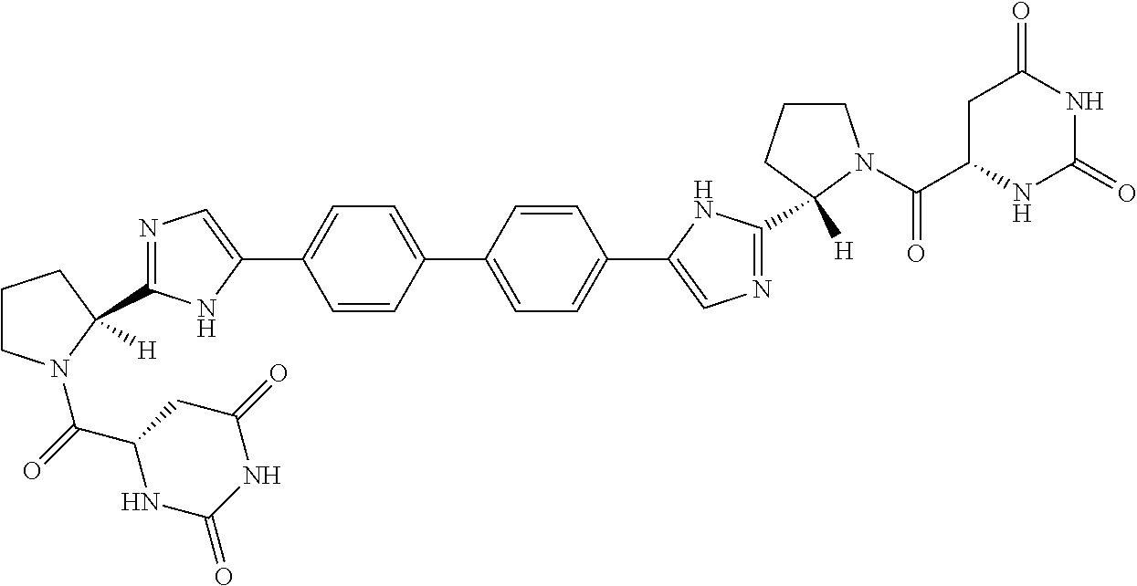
C1=CC(C2=CC=C(C3=CN=C(C4([H])CCCN4C(C4NC(=O)NC(=O)C4)=O)N3)C=C2)=CC=C1C1=CN=C(C2([H])CCCN2C(=O)C2NC(=O)NC(=O)C2)N1
